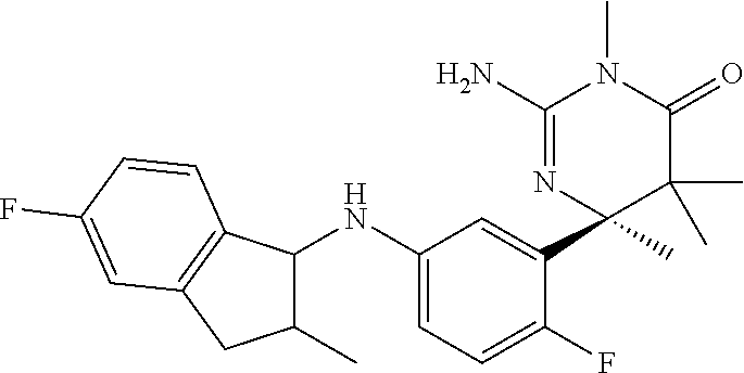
C1=C(NC2C(C)CC3=C2C=CC(F)=C3)C=C(C2(C)C(C)(C)C(=O)N(C)C(N)=N2)C(F)=C1
